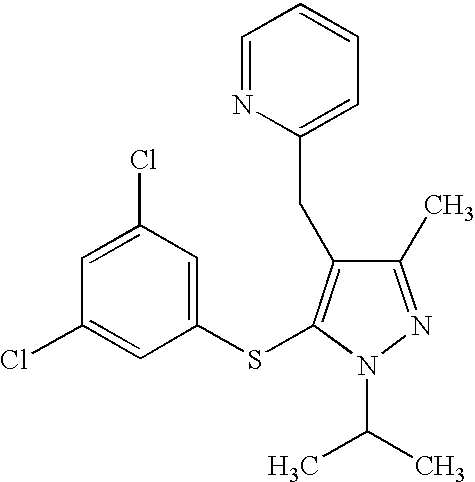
C1(Cl)=CC(Cl)=CC(SC2=C(CC3=CC=CC=N3)C(C)=NN2C(C)C)=C1
